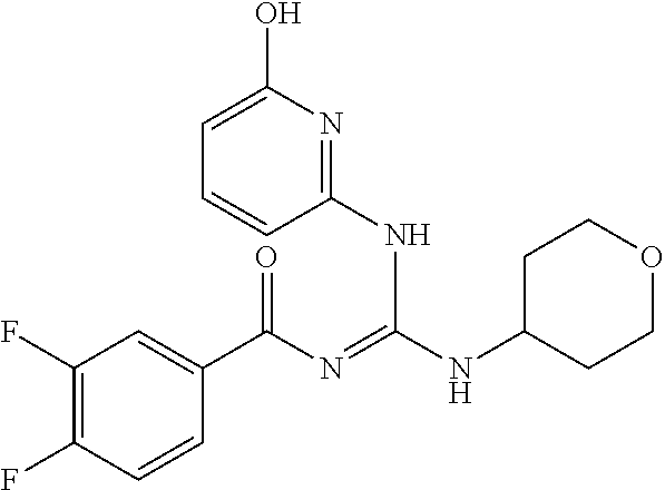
C1(F)=C(F)C=CC(C(N=C(NC2CCOCC2)NC2=NC(O)=CC=C2)=O)=C1
